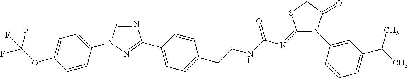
N1=CN(C2=CC=C(OC(F)(F)F)C=C2)N=C1C1=CC=C(CCNC(N=C2SCC(=O)N2C2=CC(C(C)C)=CC=C2)=O)C=C1
